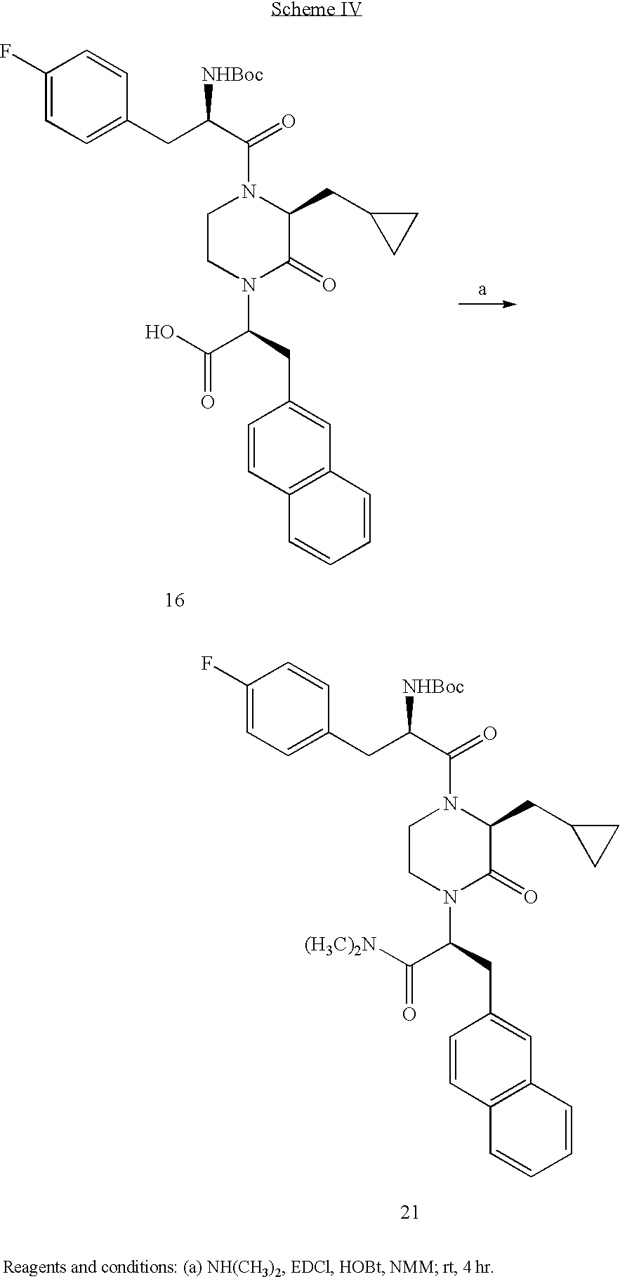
C(C(=O)O)(CC1=CC2=C(C=C1)C=CC=C2)N1C(=O)C(CC2CC2)N(C(=O)C(CC2=CC=C(F)C=C2)[NHBoc])CC1.C(C(=O)[(H3C)2N])(CC1=CC2=C(C=C1)C=CC=C2)N1C(=O)C(CC2CC2)N(C(=O)C(CC2=CC=C(F)C=C2)[NHBoc])CC1
